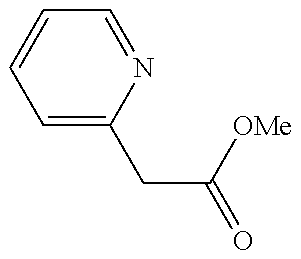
C1=C(CC(=O)[OMe])N=CC=C1
